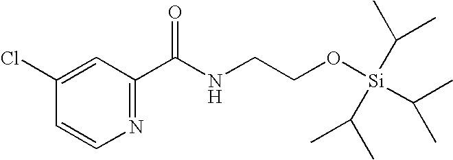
N1=C(C(NCCO[Si](C(C)C)(C(C)C)C(C)C)=O)C=C(Cl)C=C1
